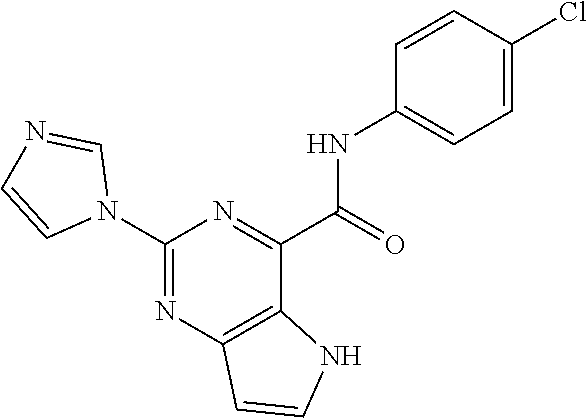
C1(NC(C2=NC(N3C=NC=C3)=NC3=C2NC=C3)=O)=CC=C(Cl)C=C1
